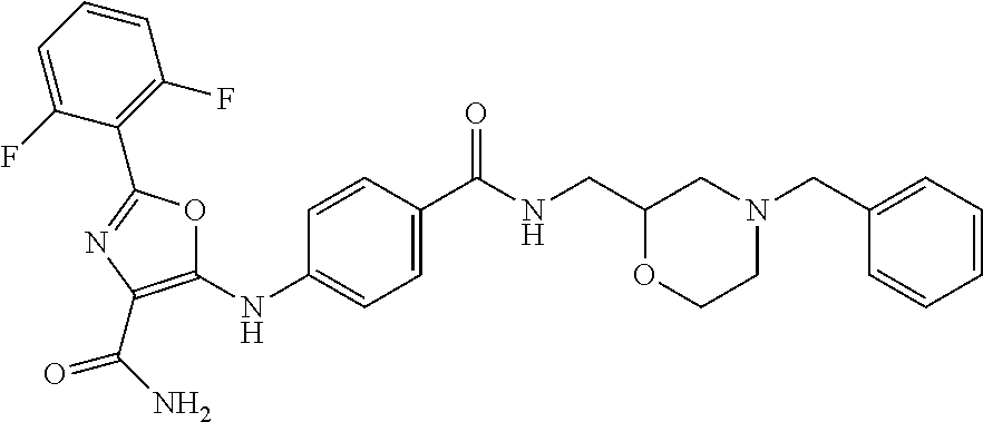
C1=CC=C(F)C(C2=NC(C(N)=O)=C(NC3=CC=C(C(=O)NCC4CN(CC5=CC=CC=C5)CCO4)C=C3)O2)=C1F
